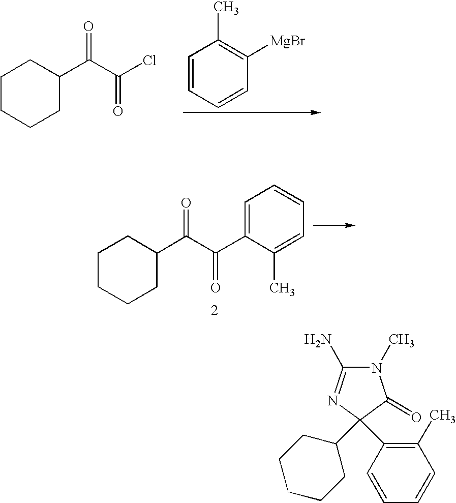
C1CCCC(C(C(Cl)=O)=O)C1.C1=CC=CC([MgBr])=C1C.C1CCCC(C(C(C2=CC=CC=C2C)=O)=O)C1.N1(C)C(N)=NC(C2CCCCC2)(C2=C(C)C=CC=C2)C1=O
